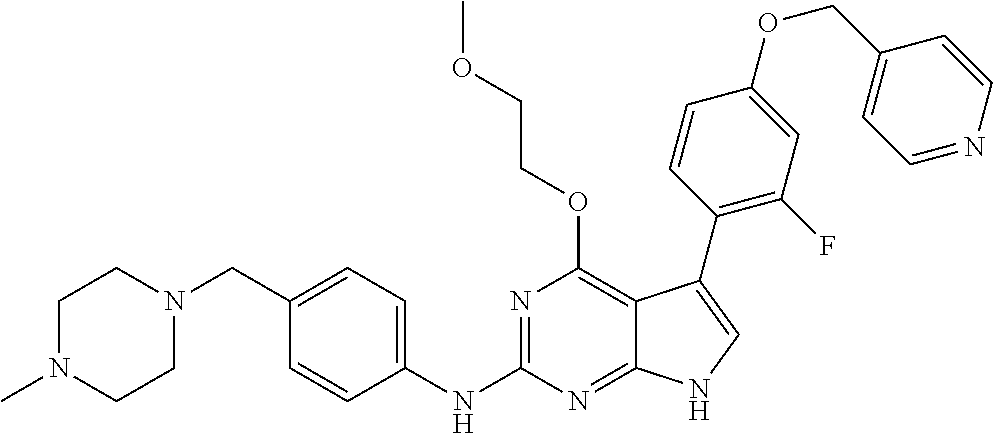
C1N(C)CCN(CC2=CC=C(NC3=NC(OCCOC)=C4C(=N3)NC=C4C3=C(F)C=C(OCC4=CC=NC=C4)C=C3)C=C2)C1
